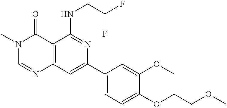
C12=C(C=C(C3=CC=C(OCCOC)C(OC)=C3)N=C1NCC(F)F)N=CN(C)C2=O
